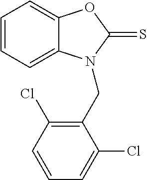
C1=CC=C2C(=C1)OC(=S)N2CC1=C(Cl)C=CC=C1Cl
